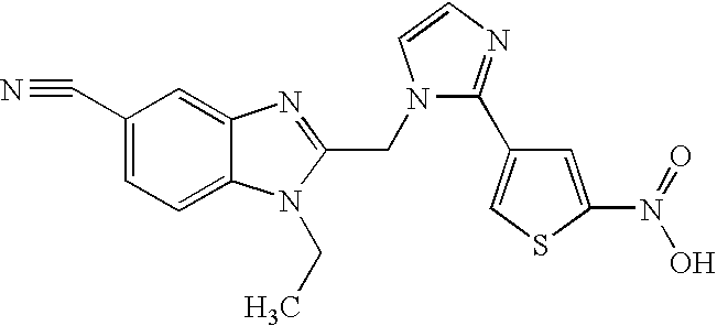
C1(C#N)=CC=C2C(=C1)N=C(CN1C(C3=CSC(N(=O)O)=C3)=NC=C1)N2CC
